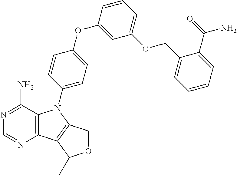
C12=C(C(N)=NC=N1)N(C1=CC=C(OC3=CC(OCC4=CC=CC=C4C(=O)N)=CC=C3)C=C1)C1=C2C(C)OC1
